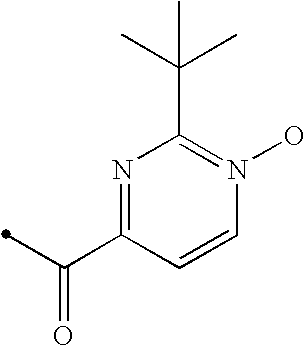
C1=CC(C(=O)C)=NC(C(C)(C)C)=N1O
